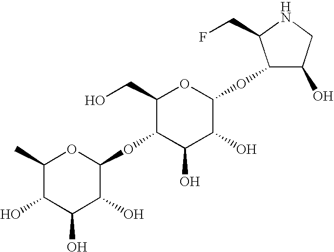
C1(C)C(O)C(O)C(O)C(OC2C(O)C(O)C(OC3C(O)CNC3CF)OC2CO)O1
